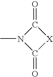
N1(C)C(=O)[X]C1=O
